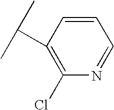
C1(C(C)C)=C(Cl)N=CC=C1
